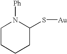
C1CCCC(S[Au])N1[Ph]
